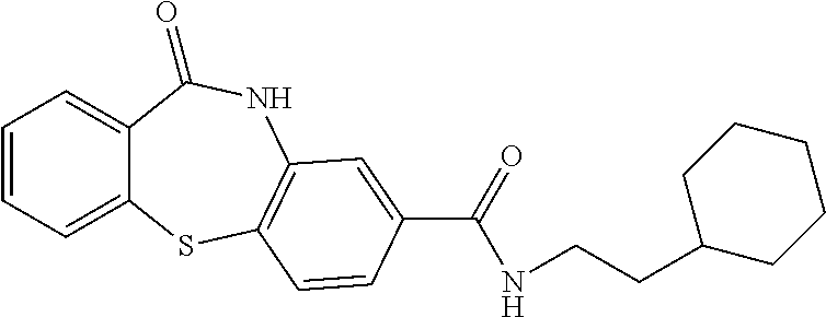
C1=CC=C2C(=C1)C(=O)NC1=C(S2)C=CC(C(=O)NCCC2CCCCC2)=C1
